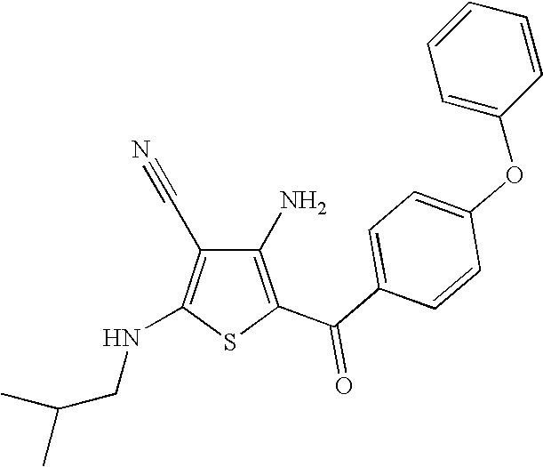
C1(N)=C(C(C2=CC=C(OC3=CC=CC=C3)C=C2)=O)SC(NCC(C)C)=C1C#N
